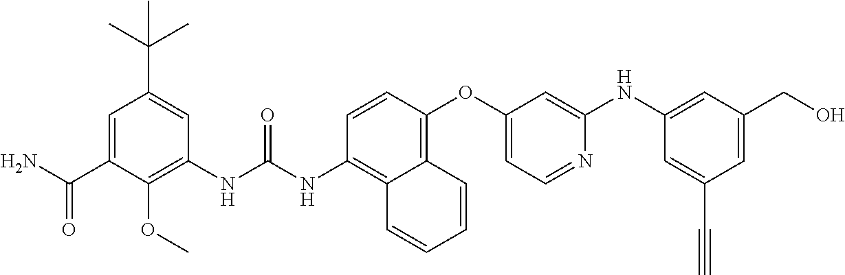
C1=CC(OC2=CC=NC(NC3=CC(CO)=CC(C#C)=C3)=C2)=C2C(=C1NC(NC1=C(OC)C(C(N)=O)=CC(C(C)(C)C)=C1)=O)C=CC=C2
